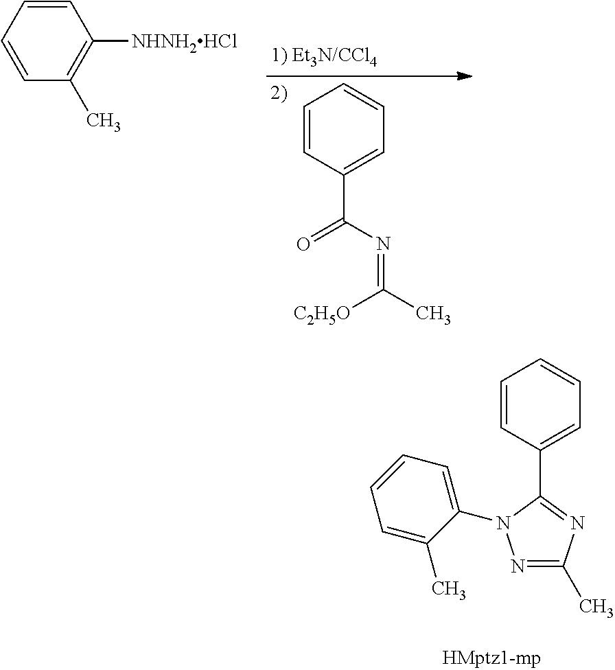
C1=CC(C(N=C(C)[C2H5O])=O)=CC=C1.C1=CC=CC(C)=C1[NHNH2HCl].N1=C(C)N=C(C2=CC=CC=C2)N1C1=CC=CC=C1C
